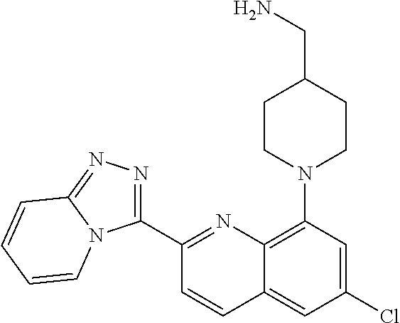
C1(C2=NN=C3N2C=CC=C3)=NC2=C(N3CCC(CN)CC3)C=C(Cl)C=C2C=C1
